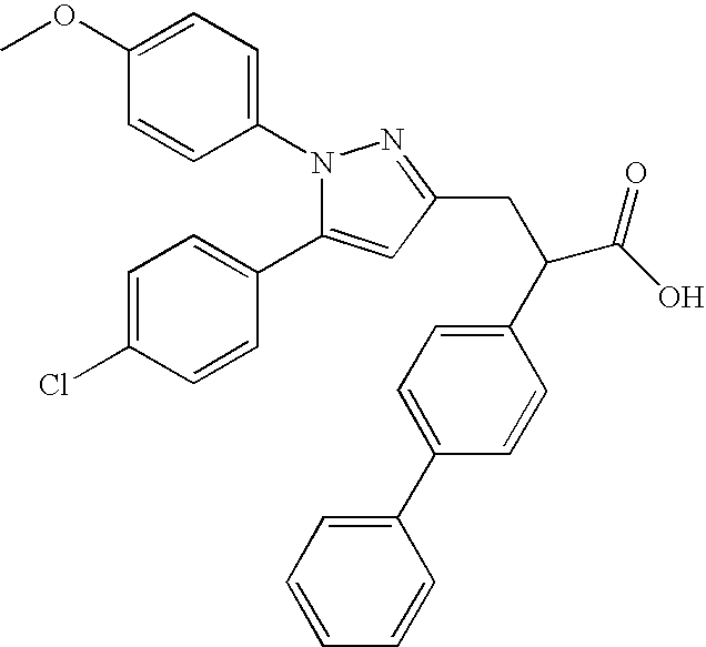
C1=C(OC)C=CC(N2C(C3=CC=C(Cl)C=C3)=CC(CC(C3=CC=C(C4=CC=CC=C4)C=C3)C(O)=O)=N2)=C1
